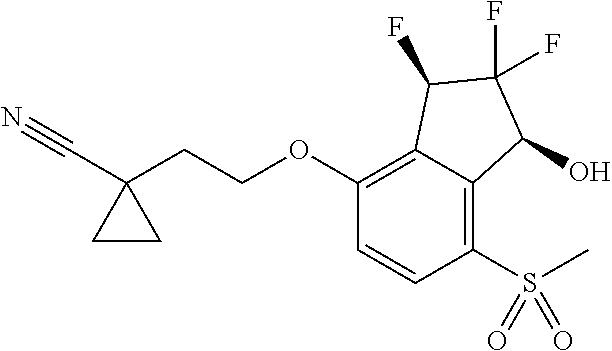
C1(OCCC2(C#N)CC2)=C2C(=C(S(=O)(C)=O)C=C1)C(O)C(F)(F)C2F
